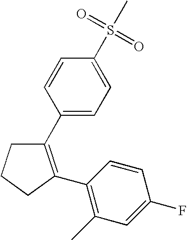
C1C(C2=C(C)C=C(F)C=C2)=C(C2=CC=C(S(C)(=O)=O)C=C2)CC1
